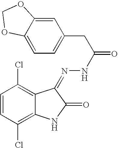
C1=CC(Cl)=C2C(=C1Cl)C(=NNC(CC1=CC=C3C(=C1)OCO3)=O)C(=O)N2
